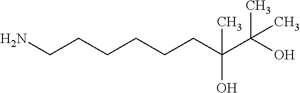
C(CCCCC(O)(C)C(C)(O)C)CN
